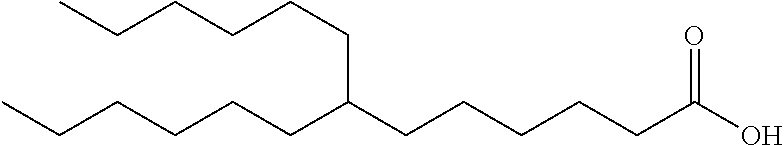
CCCCCCC(CCCCCC(O)=O)CCCCCC
